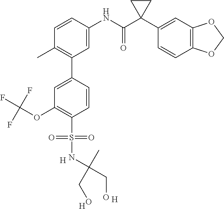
C1=C(NC(C2(C3=CC4=C(C=C3)OCO4)CC2)=O)C=CC(C)=C1C1=CC(OC(F)(F)F)=C(S(=O)(=O)NC(C)(CO)CO)C=C1.[H].[H].[H]
